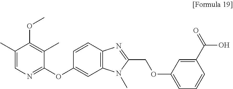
C1(C)=CN=C(OC2=CC3=C(C=C2)N=C(COC2=CC=CC(C(=O)O)=C2)N3C)C(C)=C1OC
